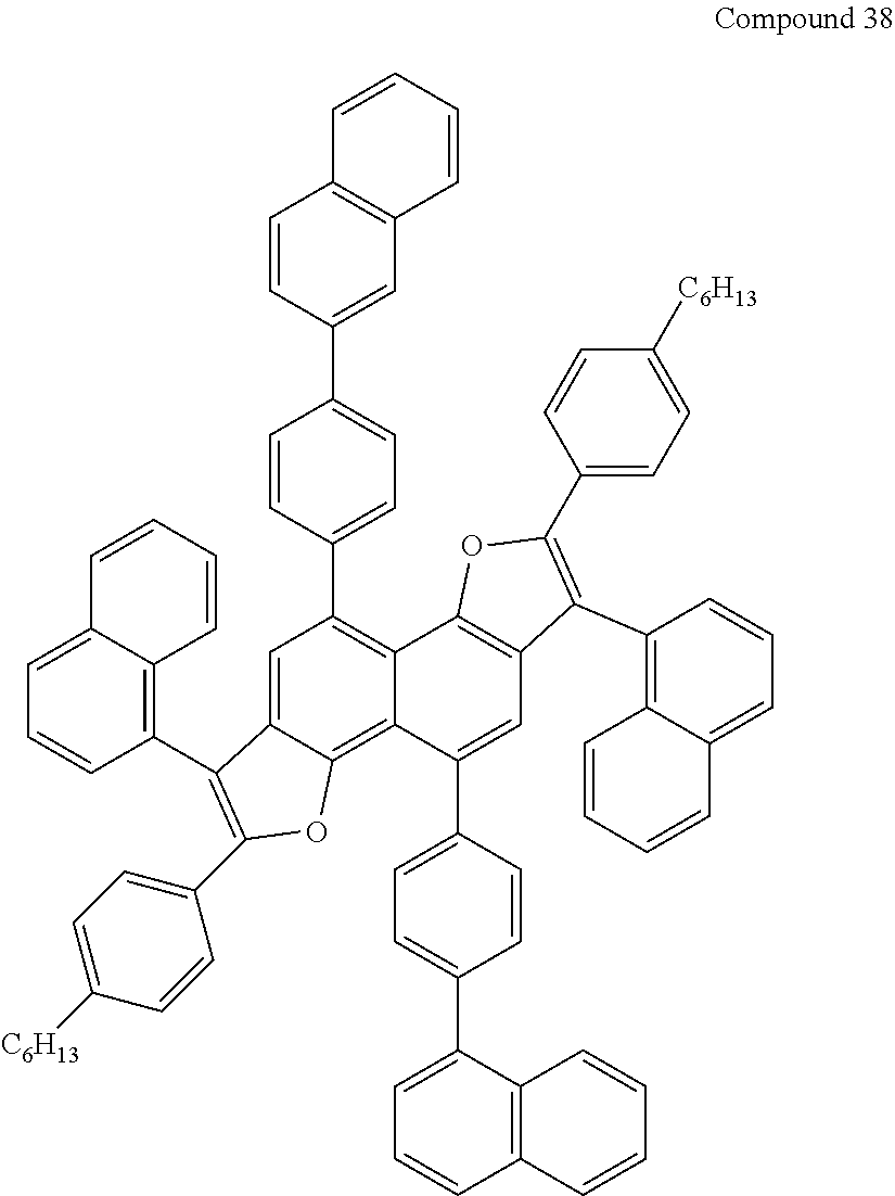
C1=C2C(=C3C(=C1C1=CC=C(C4=CC5=C(C=C4)C=CC=C5)C=C1)C1=C(C=C3C3=CC=C(C4=CC=CC5=C4C=CC=C5)C=C3)C(C3=C4C(=CC=C3)C=CC=C4)=C(C3=CC=C([C6H13])C=C3)O1)OC(C1=CC=C([C6H13])C=C1)=C2C1=C2C(=CC=C1)C=CC=C2
